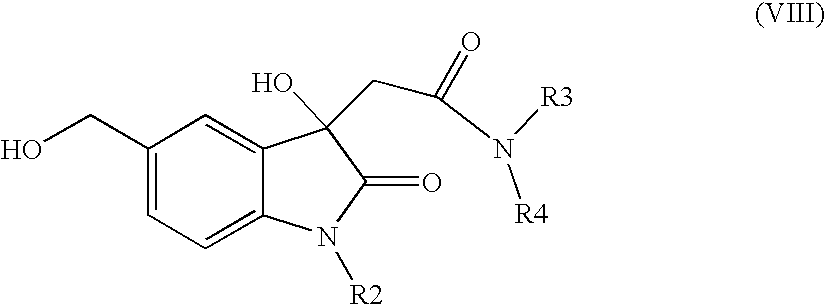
C1=C2C(=CC(CO)=C1)C(O)(CC(N([R3])[R4])=O)C(=O)N2[R2]
